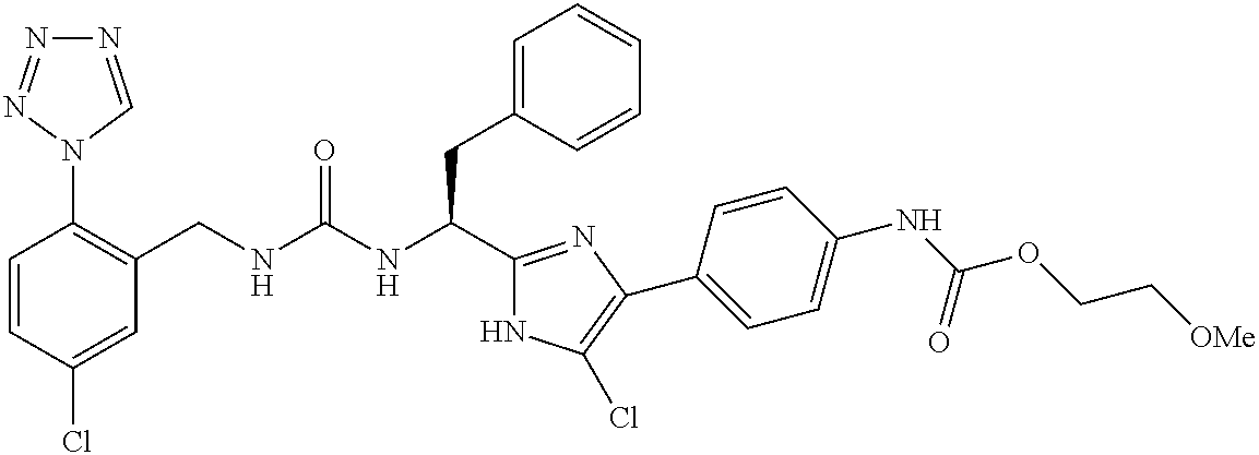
C1=CC(Cl)=CC(CNC(NC(C2=NC(C3=CC=C(NC(OCC[OMe])=O)C=C3)=C(Cl)N2)CC2=CC=CC=C2)=O)=C1N1C=NN=N1
